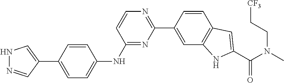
N1N=CC(C2=CC=C(NC3=NC(C4=CC5=C(C=C4)C=C(C(N(C)CC[CF3])=O)N5)=NC=C3)C=C2)=C1
